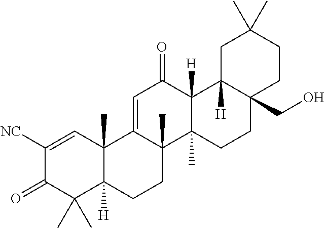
C1([NC])=CC2(C)C([H])(C(C)(C)C1=O)CCC1(C)C2=CC(=O)C2([H])C1(C)CCC1(CO)CCC(C)(C)CC12[H]
